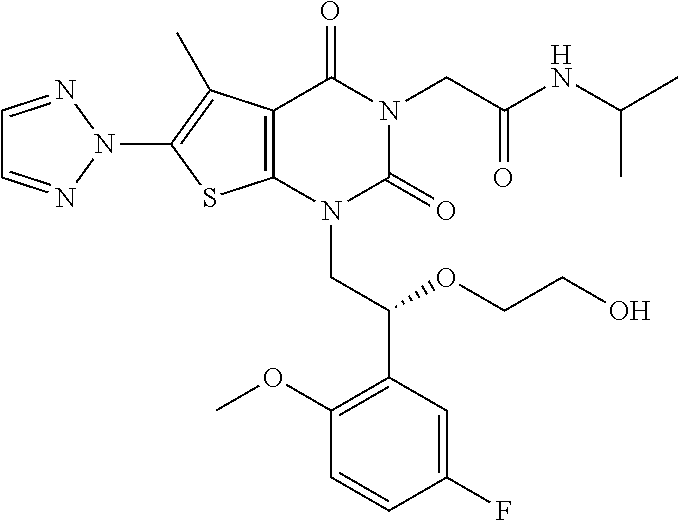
C12=C(N(CC(C3=C(OC)C=CC(F)=C3)OCCO)C(=O)N(CC(NC(C)C)=O)C1=O)SC(N1N=CC=N1)=C2C
